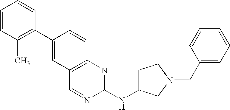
C1=CC(C)=C(C2=CC3=C(C=C2)N=C(NC2CCN(CC4=CC=CC=C4)C2)N=C3)C=C1
